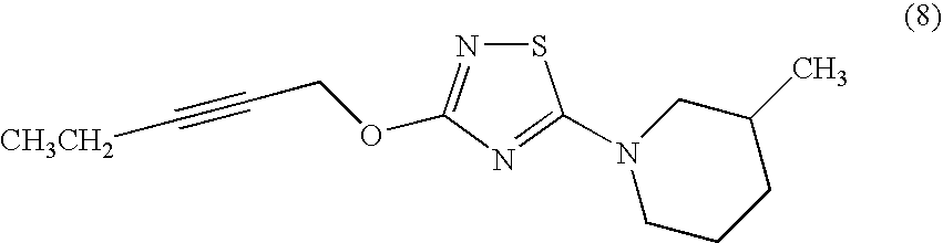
S1N=C(OCC#C[CH3CH2])N=C1N1CC(C)CCC1
